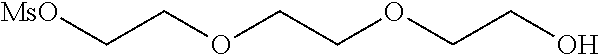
C(COCCOCCO)[MsO]
